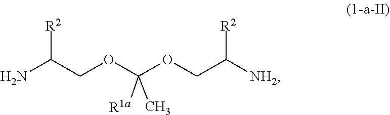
NC(COC([R1a])(OCC([R2])[NH2])C)[R2]
